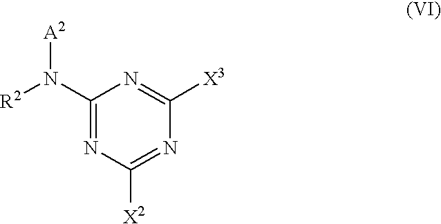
C1(N([R2])[A2])=NC([X2])=NC([X3])=N1
